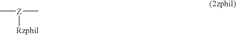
C[Z]([Rzphil])C
